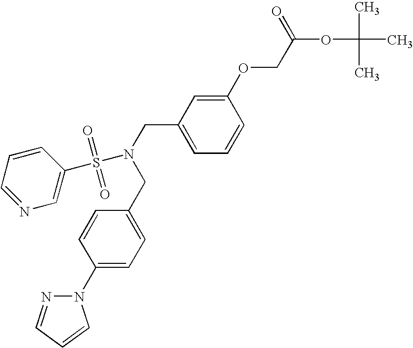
C1(OCC(OC(C)(C)C)=O)=CC(CN(CC2=CC=C(N3N=CC=C3)C=C2)S(C2=CN=CC=C2)(=O)=O)=CC=C1
